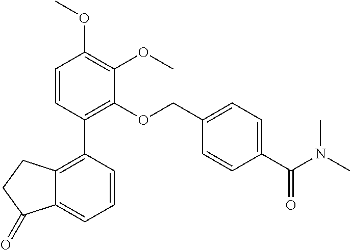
C1=CC(C2=C(OCC3=CC=C(C(N(C)C)=O)C=C3)C(OC)=C(OC)C=C2)=C2C(=C1)C(=O)CC2
